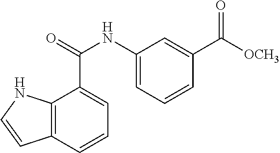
C12=C(C(C(=O)NC3=CC=CC(C([OCH3])=O)=C3)=CC=C1)NC=C2
